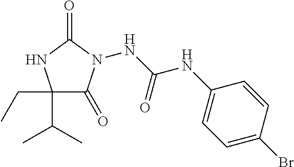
N(C(NC1=CC=C(Br)C=C1)=O)N1C(=O)C(C(C)C)(CC)NC1=O
